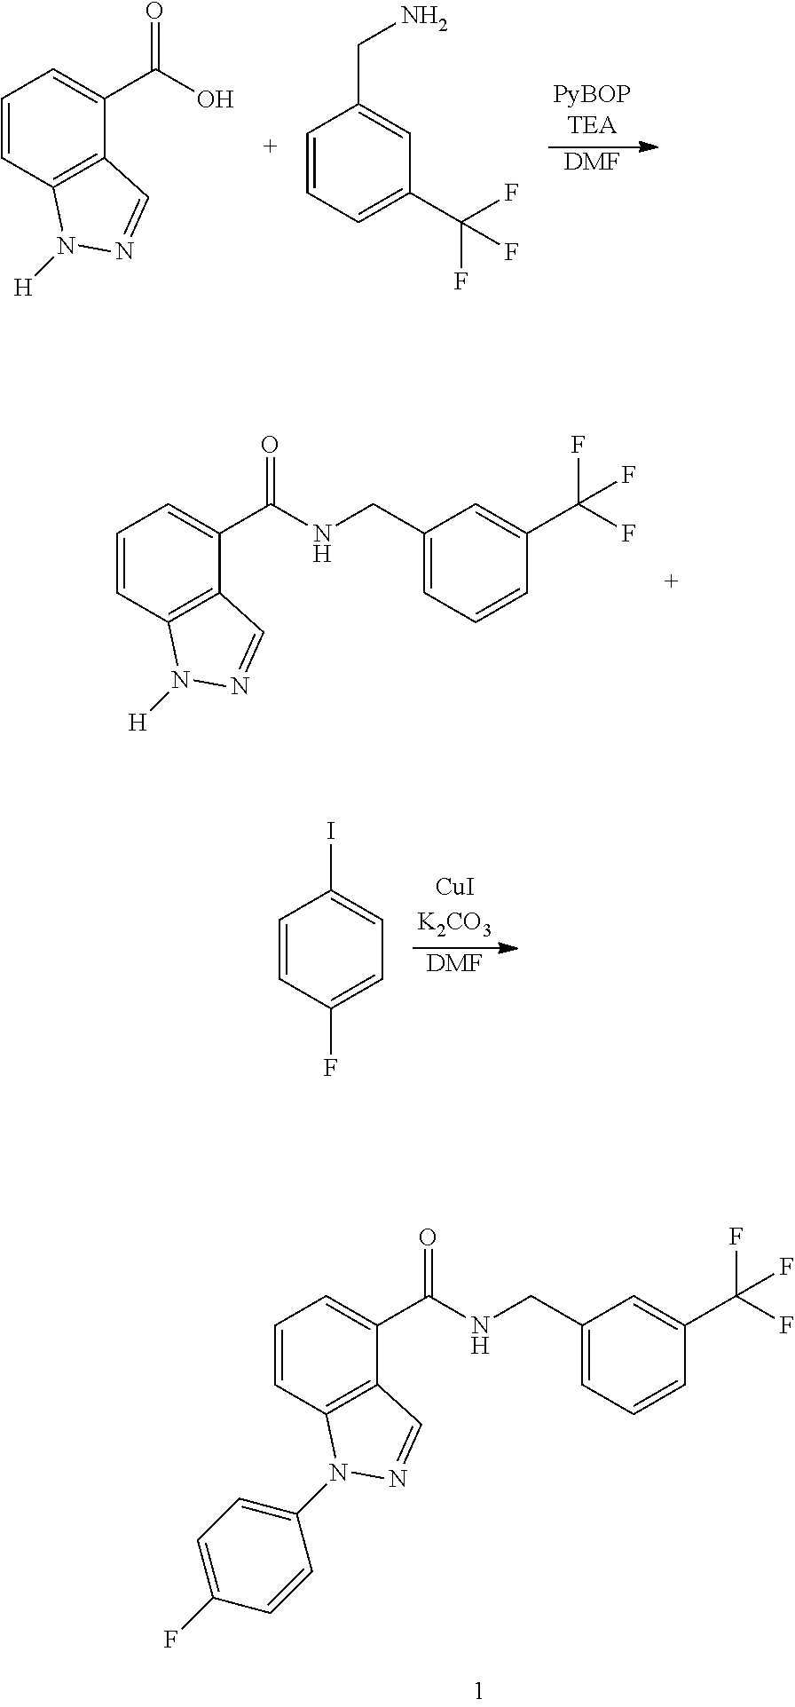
C1=CC2=C(C(C(O)=O)=C1)C=NN2[H].[DMF].C1=CC=C(C(F)(F)F)C=C1CN.C1=CC2=C(C(C(NCC3=CC=CC(C(F)(F)F)=C3)=O)=C1)C=NN2[H].C1=CC(F)=CC=C1I.[DMF].C1=CC2=C(C(C(NCC3=CC=CC(C(F)(F)F)=C3)=O)=C1)C=NN2C1=CC=C(F)C=C1
